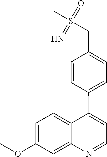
C1=C(OC)C=C2C(=C1)C(C1=CC=C(CS(C)(=O)=N)C=C1)=CC=N2
